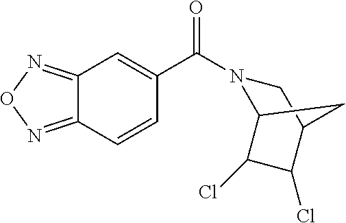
C12=NON=C1C=CC(C(=O)N1C3C(Cl)C(Cl)C(C1)C3)=C2
